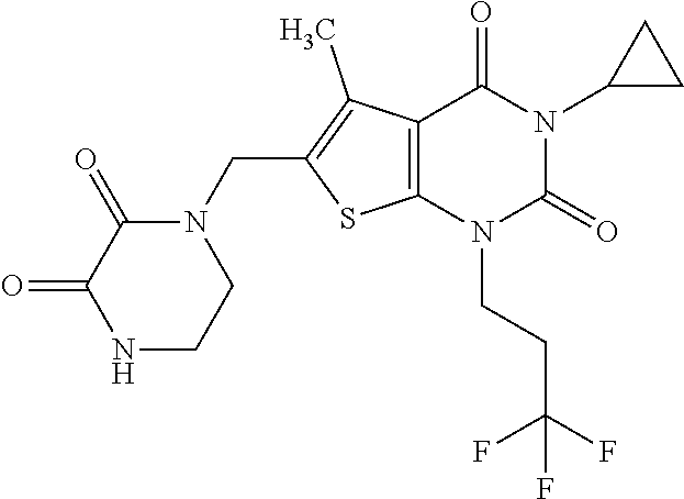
C12=C(N(CCC(F)(F)F)C(=O)N(C3CC3)C1=O)SC(CN1C(=O)C(=O)NCC1)=C2C
